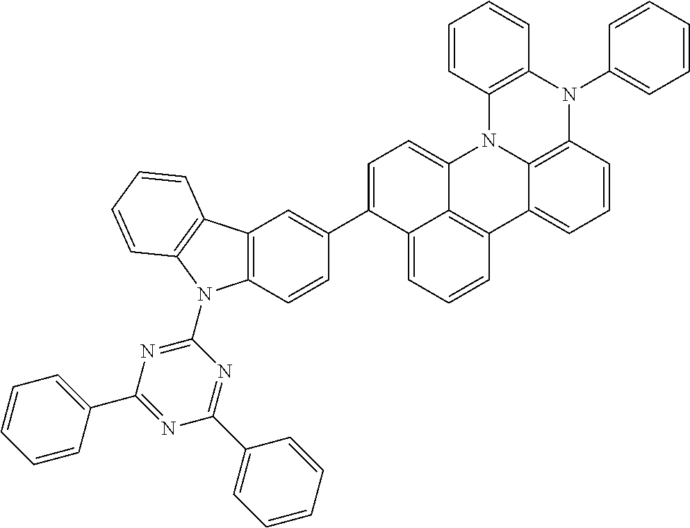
C1=CC2=C(C=C1)N1C3=CC=C(C4=CC5=C(C=C4)N(C4=NC(C6=CC=CC=C6)=NC(C6=CC=CC=C6)=N4)C4=C5C=CC=C4)C4=CC=CC(=C34)C3=CC=CC(=C13)N2C1=CC=CC=C1
